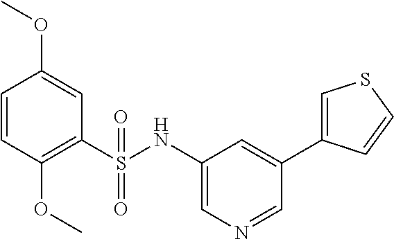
C1=CC(OC)=C(S(NC2=CN=CC(C3=CSC=C3)=C2)(=O)=O)C=C1OC
